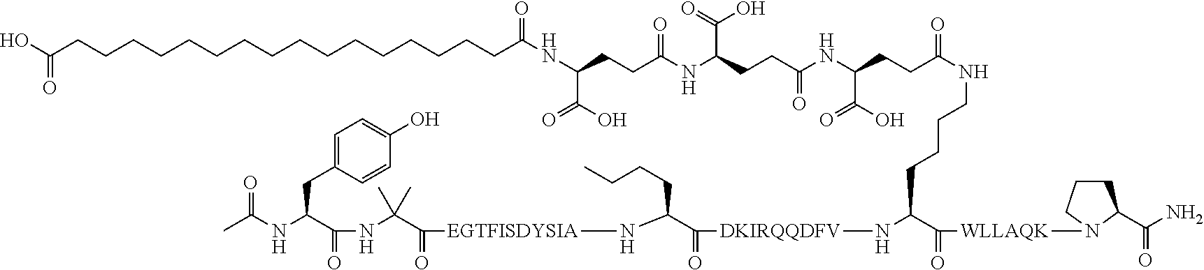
CC(NC(C(NC(C)(C([EGTFISDYSIA]NC(CCCC)C([DKIRQQDFV]NC(C([WLLAQK]N1CCCC1C(N)=O)=O)CCCCNC(CCC(NC(CCC(NC(CCC(NC(CCCCCCCCCCCCCCCCC(O)=O)=O)C(O)=O)=O)C(=O)O)=O)C(=O)O)=O)=O)=O)C)=O)CC1=CC=C(O)C=C1)=O
